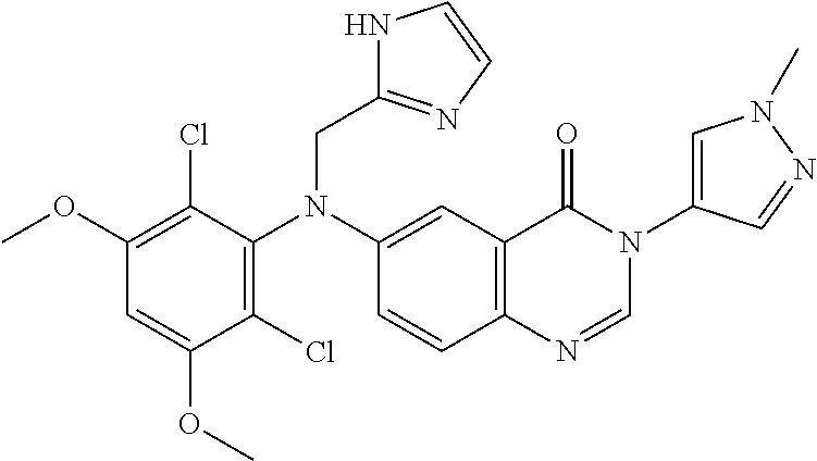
C1(Cl)=C(N(C2=CC3=C(C=C2)N=CN(C2=CN(C)N=C2)C3=O)CC2=NC=CN2)C(Cl)=C(OC)C=C1OC
